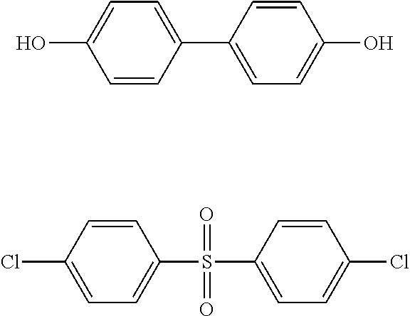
C1=CC(Cl)=CC=C1S(C1=CC=C(Cl)C=C1)(=O)=O.OC1=CC=C(C2=CC=C(O)C=C2)C=C1
